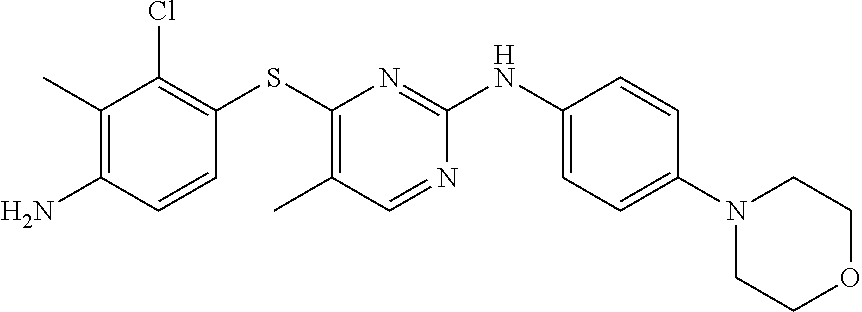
C1(C)=C(N)C=CC(SC2=C(C)C=NC(NC3=CC=C(N4CCOCC4)C=C3)=N2)=C1Cl
